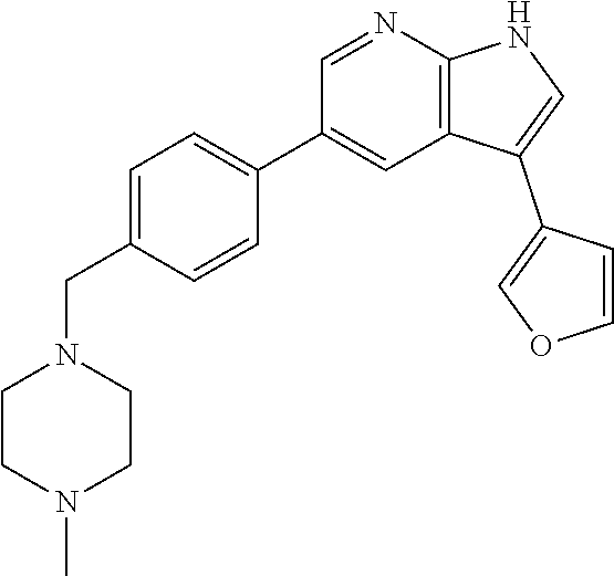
C1=C(CN2CCN(C)CC2)C=CC(C2=CC3=C(N=C2)NC=C3C2=COC=C2)=C1
